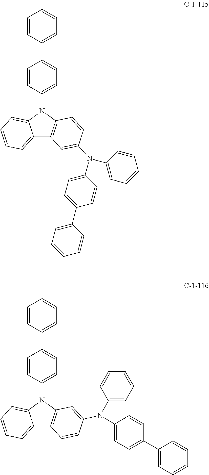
C12=CC=CC=C1N(C1=CC=C(C3=CC=CC=C3)C=C1)C1=C2C=C(N(C2=CC=C(C3=CC=CC=C3)C=C2)C2=CC=CC=C2)C=C1.C12=CC=CC=C1N(C1=CC=C(C3=CC=CC=C3)C=C1)C1=C2C=CC(N(C2=CC=CC=C2)C2=CC=C(C3=CC=CC=C3)C=C2)=C1
